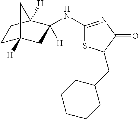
C1C2([H])CC(NC3=NC(=O)C(CC4CCCCC4)S3)([H])C([H])(C1)C2
